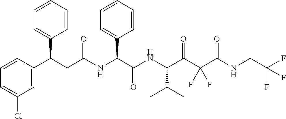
C1=CC(C(CC(NC(C(NC(C(C(C(NCC(F)(F)F)=O)(F)F)=O)C(C)C)=O)C2=CC=CC=C2)=O)C2=CC=CC=C2)=CC(Cl)=C1
